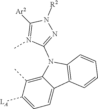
C12=C(C)C([LA])=CC=C1C1=C(N2C2=NN([R2])C([Ar2])=N2C)C=CC=C1
